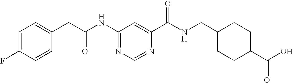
C1(NC(CC2=CC=C(F)C=C2)=O)=NC=NC(C(NCC2CCC(C(O)=O)CC2)=O)=C1
